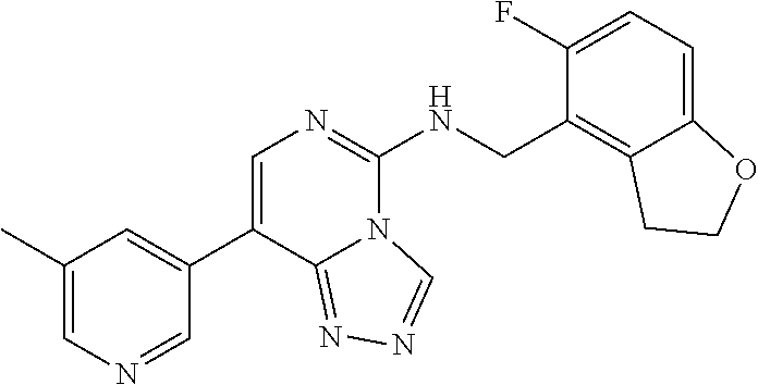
C1(C2=CN=C(NCC3=C4C(=CC=C3F)OCC4)N3C2=NN=C3)=CC(C)=CN=C1
